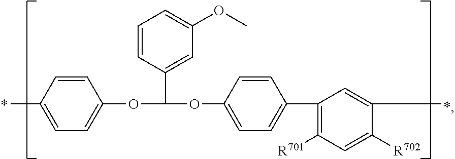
C1=CC(C)=CC=C1OC(OC1=CC=C(C2=C([R701])C=C([R702])C(C)=C2)C=C1)C1=CC(OC)=CC=C1
